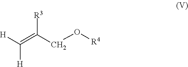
[H]C([H])=C([R3])CO[R4]
